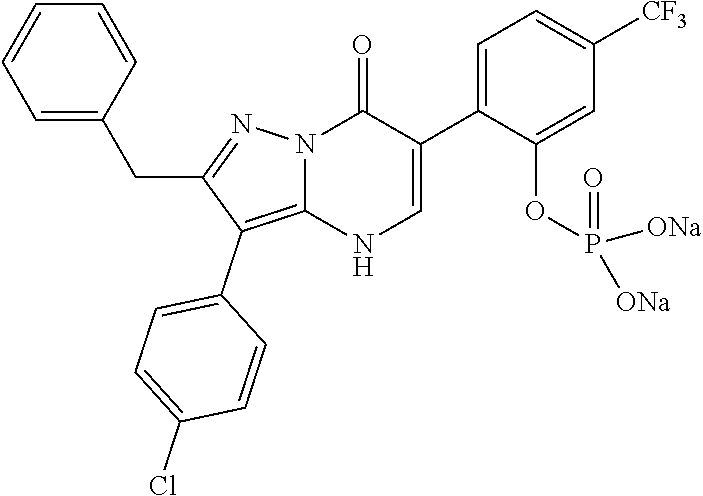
O=C1N2C(=C(C3=CC=C(Cl)C=C3)C(CC3=CC=CC=C3)=N2)NC=C1C1=CC=C([CF3])C=C1OP(=O)([ONa])[ONa]
